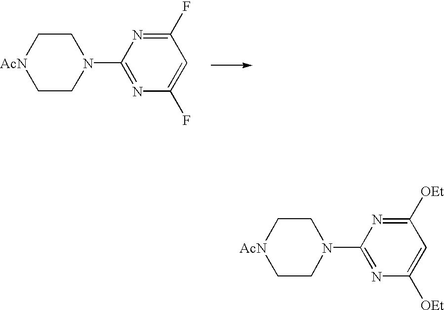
C1(F)=NC(N2CC[AcN]CC2)=NC(F)=C1.C1([OEt])=NC(N2CC[AcN]CC2)=NC([OEt])=C1
